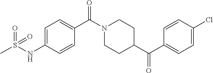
C1=C(NS(C)(=O)=O)C=CC(C(N2CCC(C(C3=CC=C(Cl)C=C3)=O)CC2)=O)=C1
